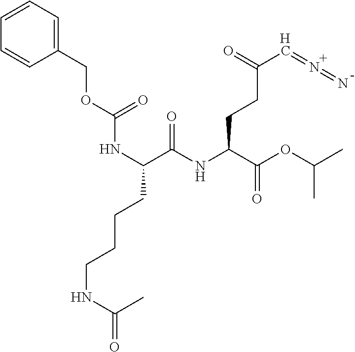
[H].C1(COC(NC(C(=O)NC(C(=O)OC(C)C)CCC(C=N=N)=O)CCCCNC(C)=O)=O)=CC=CC=C1
